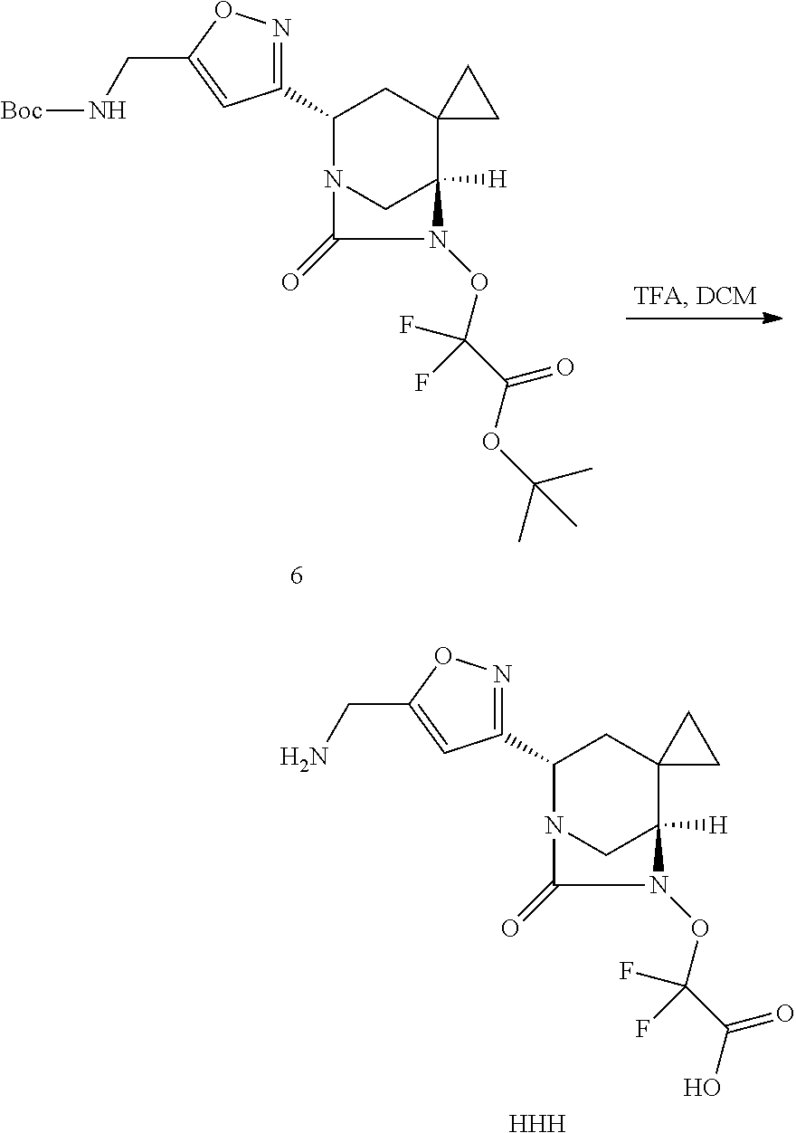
C1(C2=NOC(CN[Boc])=C2)N2CC([H])(C3(C1)CC3)N(OC(C(OC(C)(C)C)=O)(F)F)C2=O.[HHH].C1(C2=NOC(CN)=C2)N2CC([H])(C3(C1)CC3)N(OC(C(O)=O)(F)F)C2=O
